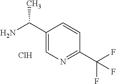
NC(C1=CN=C(C(F)(F)F)C=C1)C.Cl
